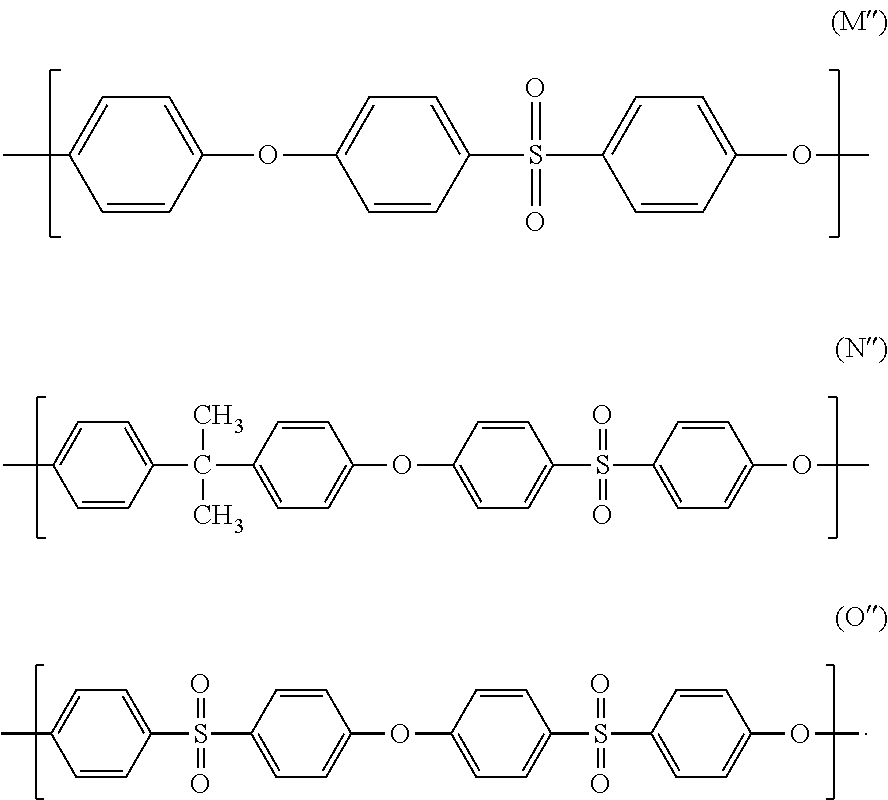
C1=CC(OC2=CC=C(S(=O)(=O)C3=CC=C(OC)C=C3)C=C2)=CC=C1C.C1=CC(C(C2=CC=C(OC3=CC=C(S(C4=CC=C(OC)C=C4)(=O)=O)C=C3)C=C2)(C)C)=CC=C1C.C1=CC(S(C2=CC=C(OC3=CC=C(S(C4=CC=C(OC)C=C4)(=O)=O)C=C3)C=C2)(=O)=O)=CC=C1C
